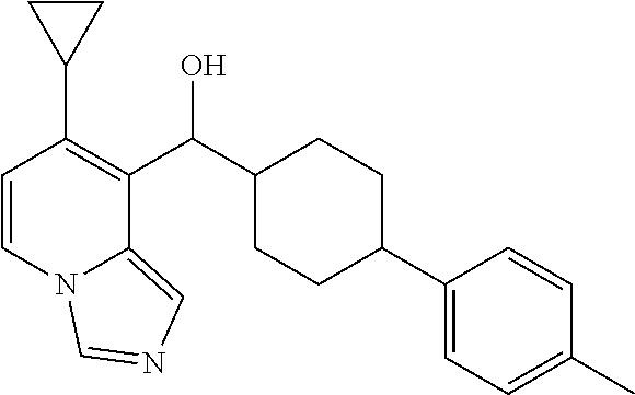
C1=CN2C(=CN=C2)C(C(C2CCC(C3=CC=C(C)C=C3)CC2)O)=C1C1CC1
